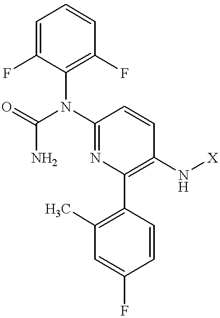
C1=C(F)C(N(C(=O)N)C2=NC(C3=C(C)C=C(F)C=C3)=C(N[X])C=C2)=C(F)C=C1
